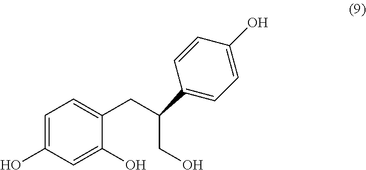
C1=C(O)C=C(O)C(CC(CO)C2=CC=C(O)C=C2)=C1
